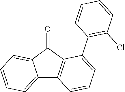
C12=CC=CC=C1C(=O)C1=C2C=CC=C1C1=C(Cl)C=CC=C1
